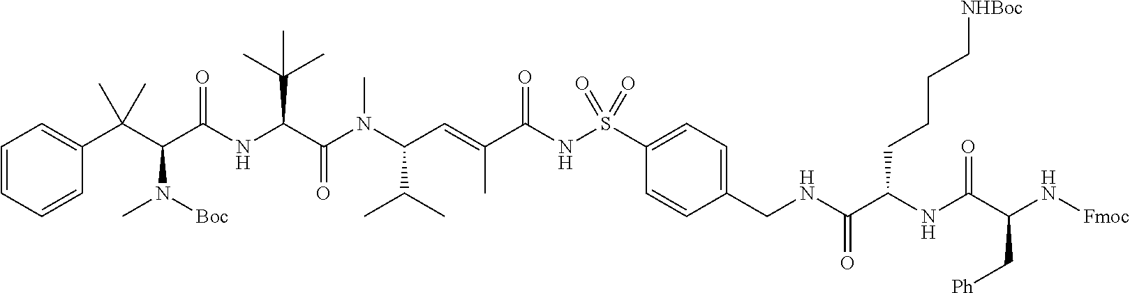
C1=CC=CC(C(C(C(NC(C(N(C(C=C(C(NS(C2=CC=C(CNC(C(NC(C(N[Fmoc])C[Ph])=O)CCCC[NHBoc])=O)C=C2)(=O)=O)=O)C)C(C)C)C)=O)C(C)(C)C)=O)N(C)[Boc])(C)C)=C1
